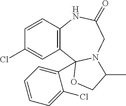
C12=C(C3(C4=CC=CC=C4Cl)N(CC(=O)N1)C(C)CO3)C=C(Cl)C=C2
